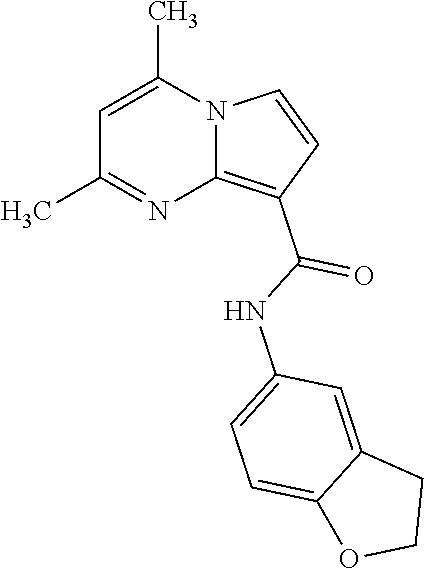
C1=C(C)N2C(=C(C(=O)NC3=CC=C4C(=C3)CCO4)C=C2)N=C1C
